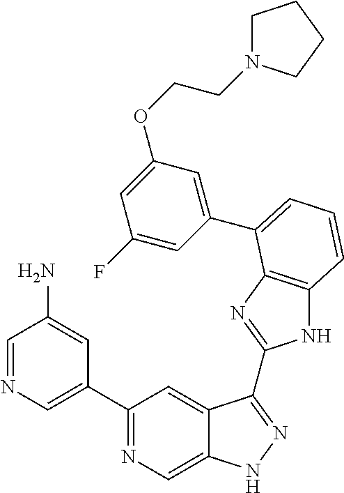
C1(C2=NC=C3C(=C2)C(C2=NC4=C(N2)C=CC=C4C2=CC(OCCN4CCCC4)=CC(F)=C2)=NN3)=CN=CC(N)=C1
